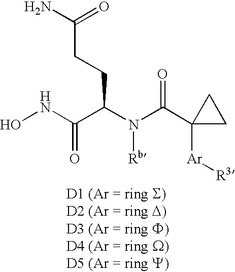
ONC(=O)C(CCC(N)=O)N([Rb])C(=O)C1([Ar][R3])CC1
